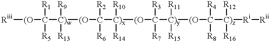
[Riii][(O]C([C)w]([(O]C([C)x]([(O]C([C)y]([(O]C([C)z]([Ri][Rii])([R12])[R16])([R4])[R8])([R11])[R15])([R3])[R7])([R10])[R14])([R2])[R6])([R9])[R13])([R1])[R5]
